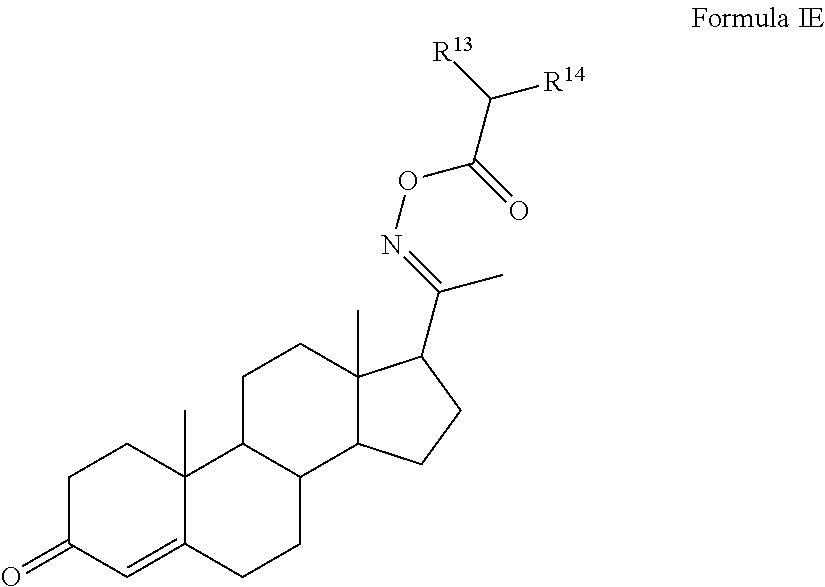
C1C(=O)C=C2C(C)(C1)C1C(CC2)C2C(C)(CC1)C(C(=NOC(=O)C([R14])[R13])C)CC2
